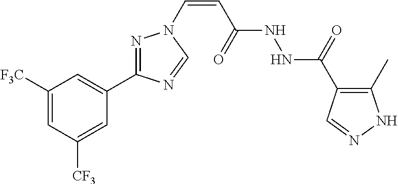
C1([F3C])=CC([CF3])=CC(C2=NN(C=CC(NNC(C3=C(C)NN=C3)=O)=O)C=N2)=C1
